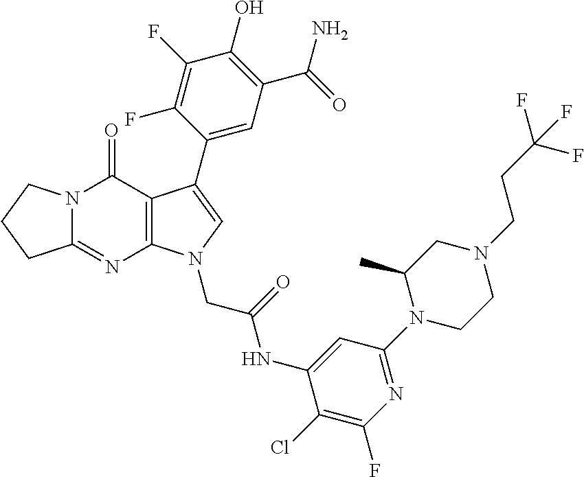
C12=NC3=C(C(=O)N1CCC2)C(C1=CC(C(=O)N)=C(O)C(F)=C1F)=CN3CC(=O)NC1=CC(N2CCN(CCC(F)(F)F)CC2C)=NC(F)=C1Cl
